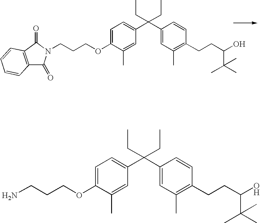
C1=C(OCCCN2C(=O)C3=C(C2=O)C=CC=C3)C(C)=CC(C(C2=CC(C)=C(CCC(C(C)(C)C)O)C=C2)(CC)CC)=C1.C1=C(OCCCN)C(C)=CC(C(C2=CC(C)=C(CCC(C(C)(C)C)O)C=C2)(CC)CC)=C1
